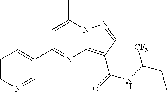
C1=C(C)N2C(=C(C(=O)NC(CC)[CF3])C=N2)N=C1C1=CC=CN=C1
